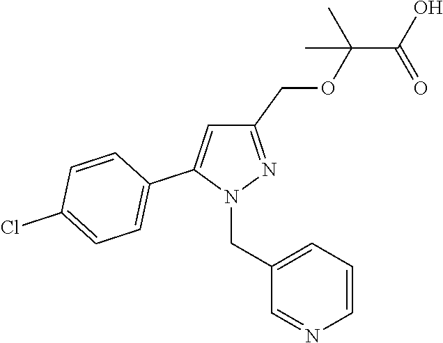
C1(COC(C(O)=O)(C)C)=NN(CC2=CC=CN=C2)C(C2=CC=C(Cl)C=C2)=C1
